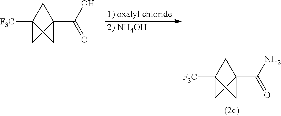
[2) NH4OH].[1) oxalyl chloride].C12([F3C])CC(C(O)=O)(C1)C2.C12([F3C])CC(C(N)=O)(C1)C2
